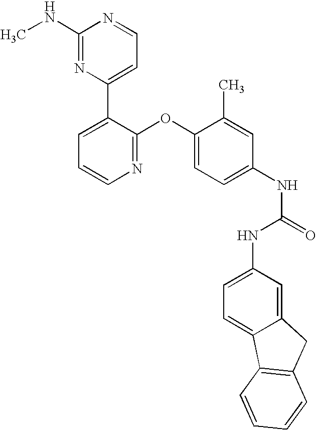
C1(NC)=NC(C2=CC=CN=C2OC2=CC=C(NC(=O)NC3=CC=C4C(=C3)CC3=C4C=CC=C3)C=C2C)=CC=N1
